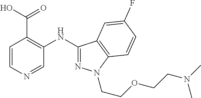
C1=CN=CC(NC2=NN(CCOCCN(C)C)C3=C2C=C(F)C=C3)=C1C(O)=O
